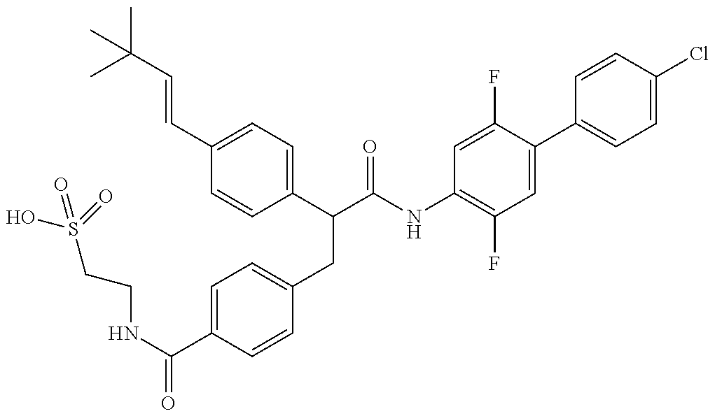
OS(CCNC(=O)C1=CC=C(CC(C(NC2=C(F)C=C(C3=CC=C(Cl)C=C3)C(F)=C2)=O)C2=CC=C(C=CC(C)(C)C)C=C2)C=C1)(=O)=O
